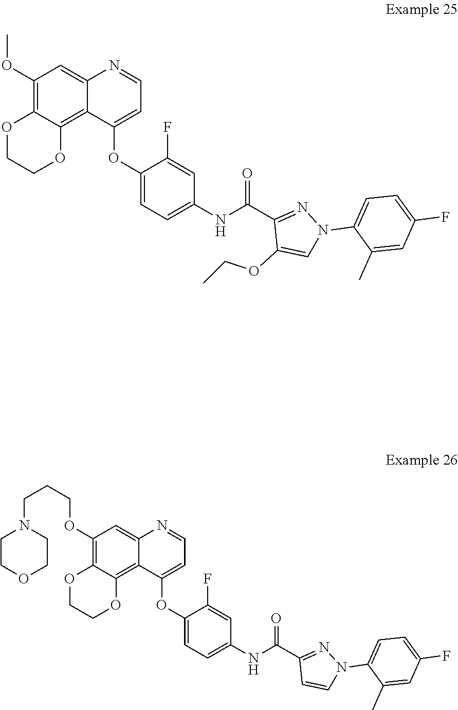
O(CC)C1=CN(C2=CC=C(F)C=C2C)N=C1C(NC1=CC=C(OC2=CC=NC3=CC(OC)=C4C(=C23)OCCO4)C(F)=C1)=O.C1(OC2=CC=NC3=CC(OCCCN4CCOCC4)=C4C(=C23)OCCO4)=CC=C(NC(C2=NN(C3=CC=C(F)C=C3C)C=C2)=O)C=C1F
